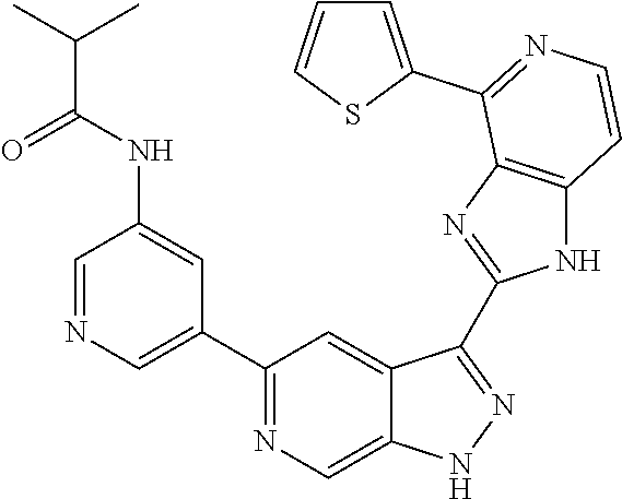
C1=NC=C(C2=NC=C3C(=C2)C(C2=NC4=C(N2)C=CN=C4C2=CC=CS2)=NN3)C=C1NC(C(C)C)=O
